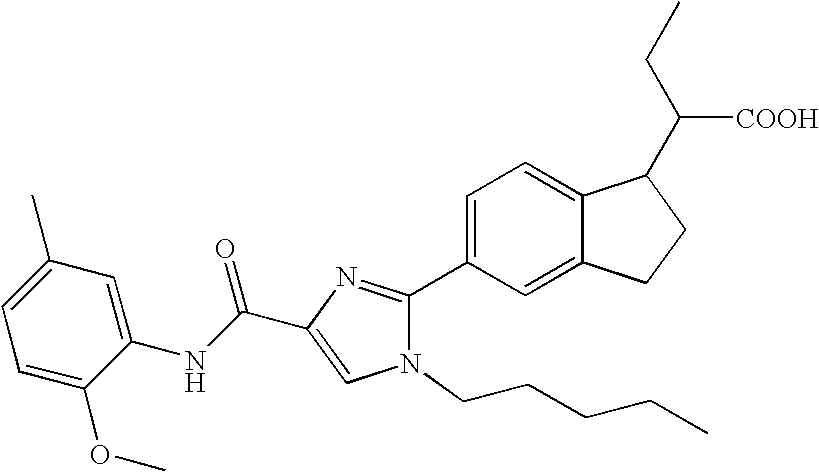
C1=C(OC)C(NC(C2=CN(CCCCC)C(C3=CC=C4C(=C3)CCC4C(CC)[COOH])=N2)=O)=CC(C)=C1
